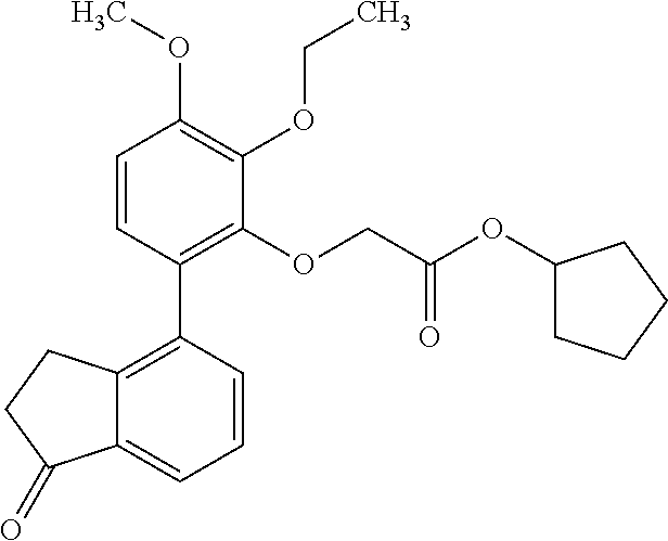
C12=C(C3=C(OCC(OC4CCCC4)=O)C(OCC)=C(OC)C=C3)C=CC=C1C(=O)CC2
